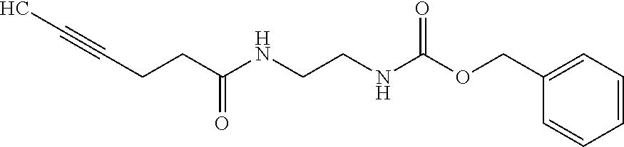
C1=C(COC(NCCNC(CCC#CC)=O)=O)C=CC=C1
